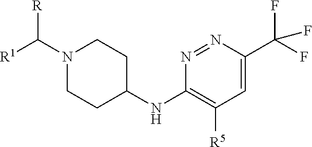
C1=C(C(F)(F)F)N=NC(NC2CCN(C([R1])[R])CC2)=C1[R5]
